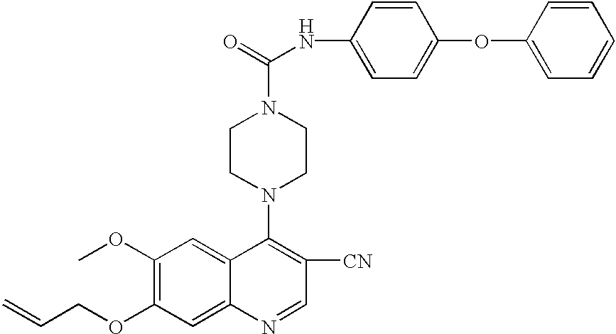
C(COC1=C(OC)C=C2C(=C1)N=CC([CN])=C2N1CCN(C(=O)NC2=CC=C(OC3=CC=CC=C3)C=C2)CC1)=C
